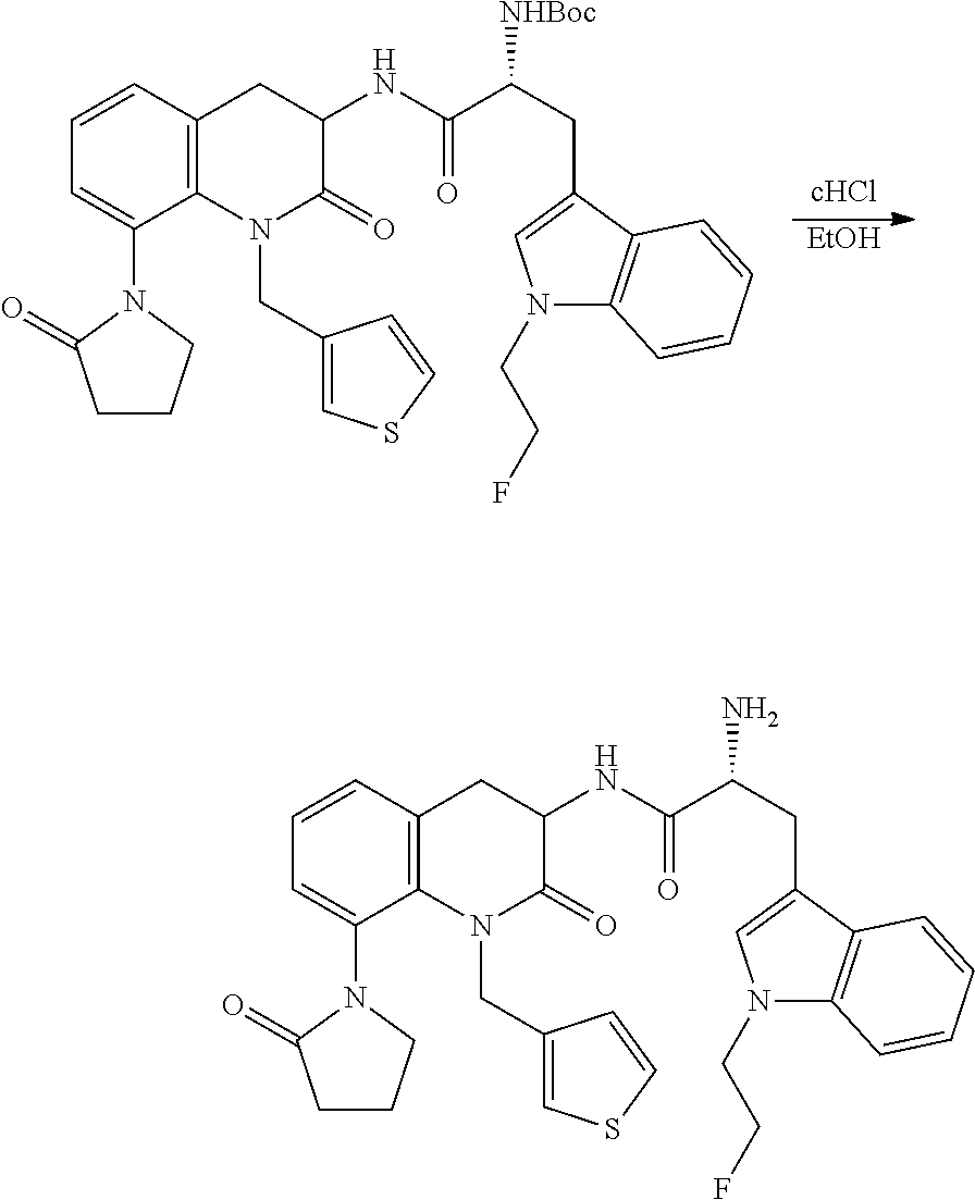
C1=CC=C(N2C(=O)CCC2)C2=C1CC(NC(C(CC1=CN(CCF)C3=C1C=CC=C3)[NHBoc])=O)C(=O)N2CC1=CSC=C1.[EtOH].C1=CC=C(N2C(=O)CCC2)C2=C1CC(NC(C(CC1=CN(CCF)C3=C1C=CC=C3)N)=O)C(=O)N2CC1=CSC=C1
